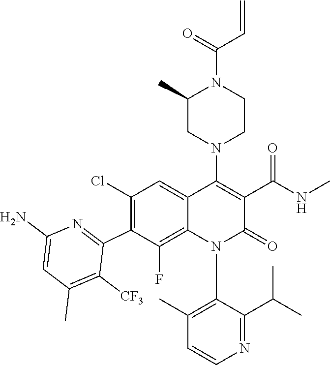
C1(N2C3=C(F)C(C4=NC(N)=CC(C)=C4[CF3])=C(Cl)C=C3C(N3CC(C)N(C(C=C)=O)CC3)=C(C(NC)=O)C2=O)=C(C)C=CN=C1C(C)C
